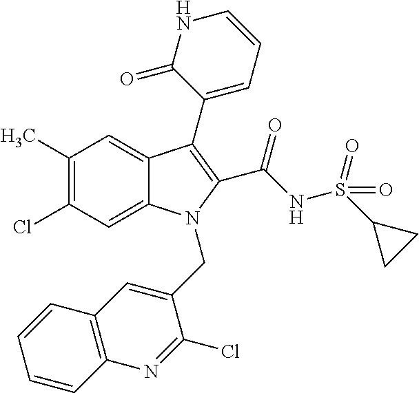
C12=CC(Cl)=C(C)C=C1C(C1=CC=CNC1=O)=C(C(=O)NS(C1CC1)(=O)=O)N2CC1=CC2=C(N=C1Cl)C=CC=C2
